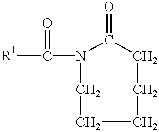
[R1]C(N1C(=O)CCCCC1)=O
